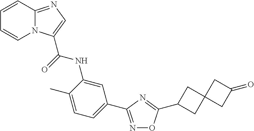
C1=CC2=NC=C(C(=O)NC3=CC(C4=NOC(C5CC6(C5)CC(=O)C6)=N4)=CC=C3C)N2C=C1
